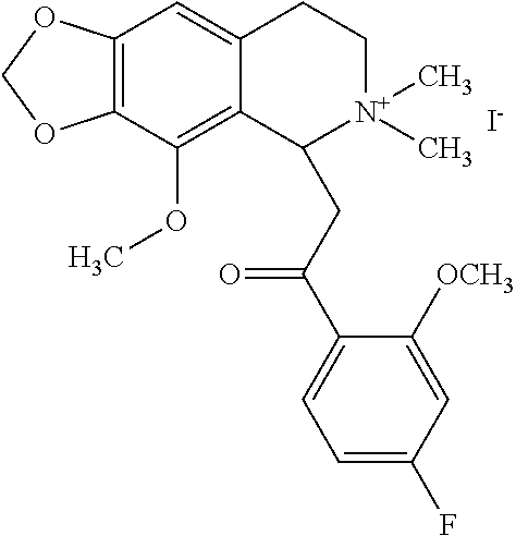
[I-].C12=C(C(OC)=C3C(=C1)CC[N+](C)(C)C3CC(C1=CC=C(F)C=C1[OCH3])=O)OCO2
